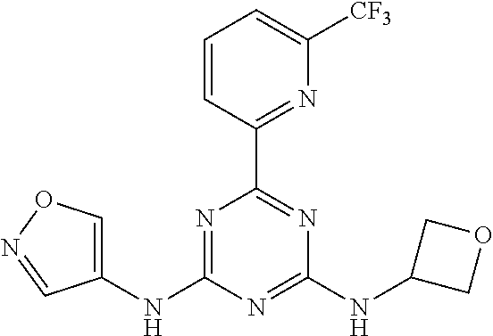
C1(NC2=NC(C3=NC([CF3])=CC=C3)=NC(NC3COC3)=N2)=CON=C1
